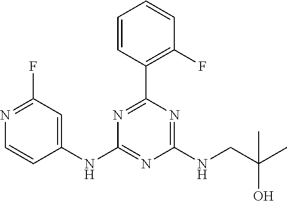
C1(NC2=CC(F)=NC=C2)=NC(NCC(C)(O)C)=NC(C2=C(F)C=CC=C2)=N1
